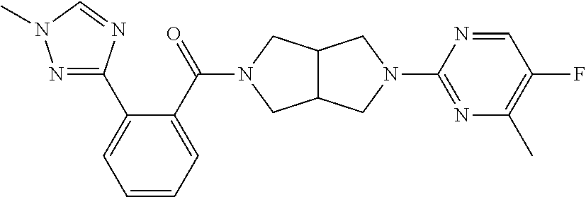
C1=CC=C(C(=O)N2CC3C(C2)CN(C2=NC(C)=C(F)C=N2)C3)C(C2=NN(C)C=N2)=C1
